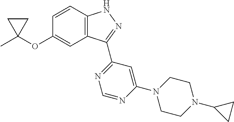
C1C(C)(OC2=CC3=C(C=C2)NN=C3C2=NC=NC(N3CCN(C4CC4)CC3)=C2)C1
